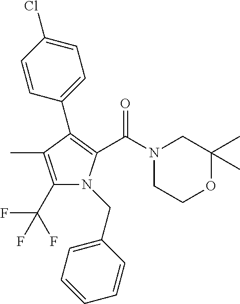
C1(C(F)(F)F)=C(C)C(C2=CC=C(Cl)C=C2)=C(C(N2CC(C)(C)OCC2)=O)N1CC1=CC=CC=C1
